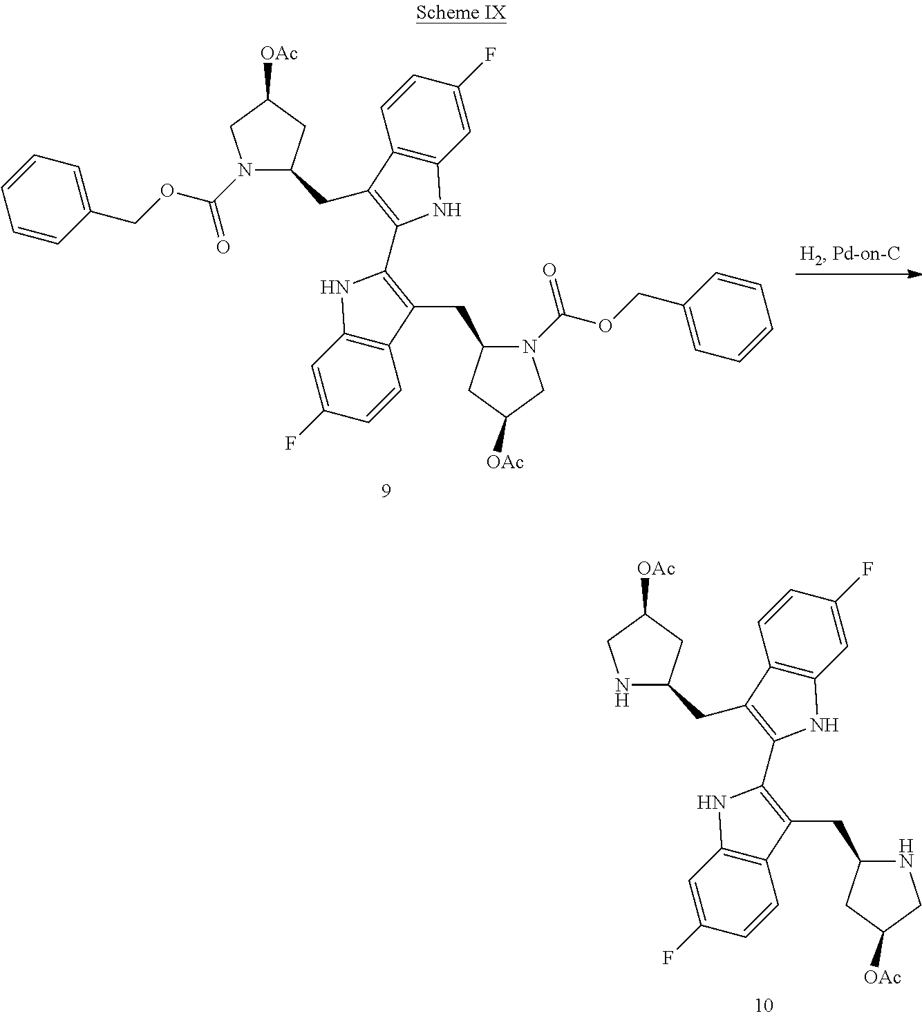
N1C(CC2=C(C3=C(CC4NCC([OAc])C4)C4=C(C=C(F)C=C4)N3)NC3=C2C=CC(F)=C3)CC([OAc])C1.N1(C(OCC2=CC=CC=C2)=O)C(CC2=C(C3=C(CC4N(C(OCC5=CC=CC=C5)=O)CC([OAc])C4)C4=C(C=C(F)C=C4)N3)NC3=C2C=CC(F)=C3)CC([OAc])C1
